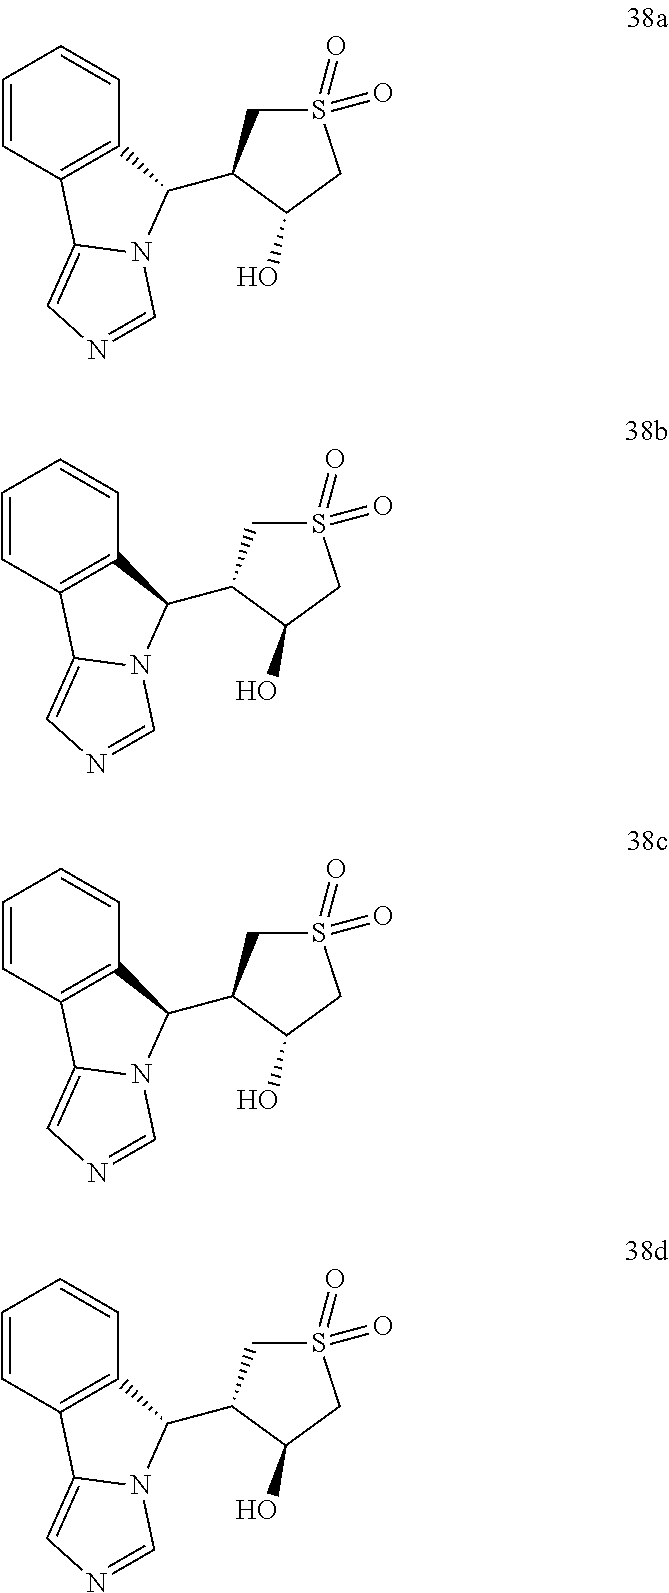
C1=CC2=C(C=C1)C(C1CS(=O)(=O)CC1O)N1C2=CN=C1.C1=CC2=C(C=C1)C(C1CS(=O)(=O)CC1O)N1C2=CN=C1.C1=CC2=C(C=C1)C(C1CS(=O)(=O)CC1O)N1C2=CN=C1.C1=CC2=C(C=C1)C(C1CS(=O)(=O)CC1O)N1C2=CN=C1
